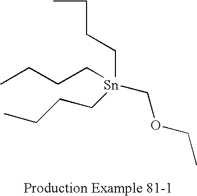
CCCC[Sn](CCCC)(CCCC)COCC
